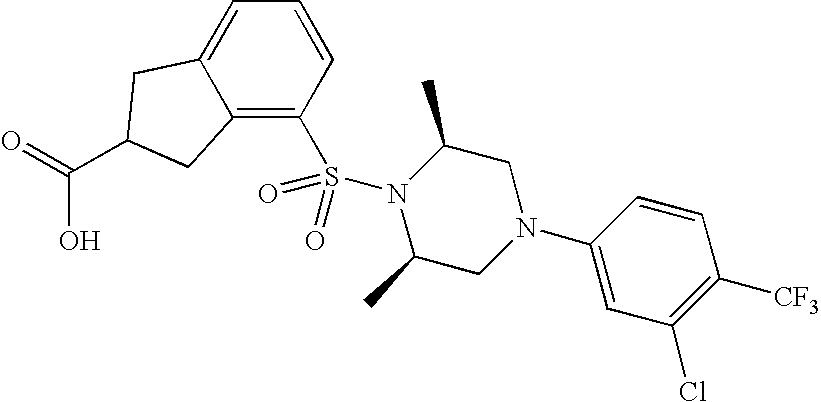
C12=C(S(N3C(C)CN(C4=CC(Cl)=C([CF3])C=C4)CC3C)(=O)=O)C=CC=C1CC(C(=O)O)C2
